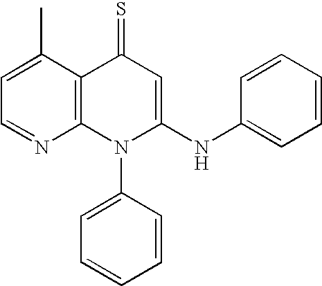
N1=CC=C(C)C2=C1N(C1=CC=CC=C1)C(NC1=CC=CC=C1)=CC2=S
